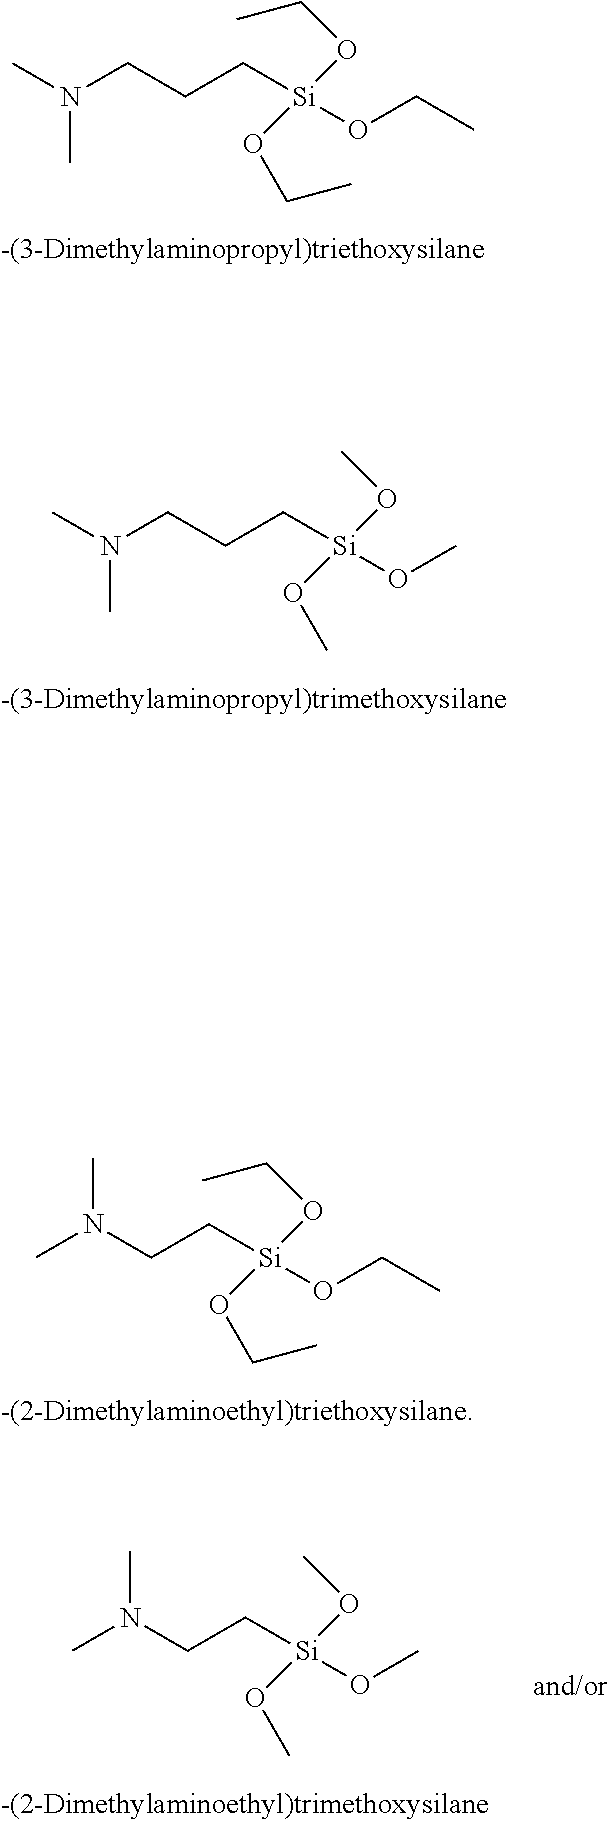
CN(CC[Si](OCC)(OCC)OCC)C.N(CCC[Si](OCC)(OCC)OCC)(C)C.N(CCC[Si](OC)(OC)OC)(C)C.CN(CC[Si](OC)(OC)OC)C
